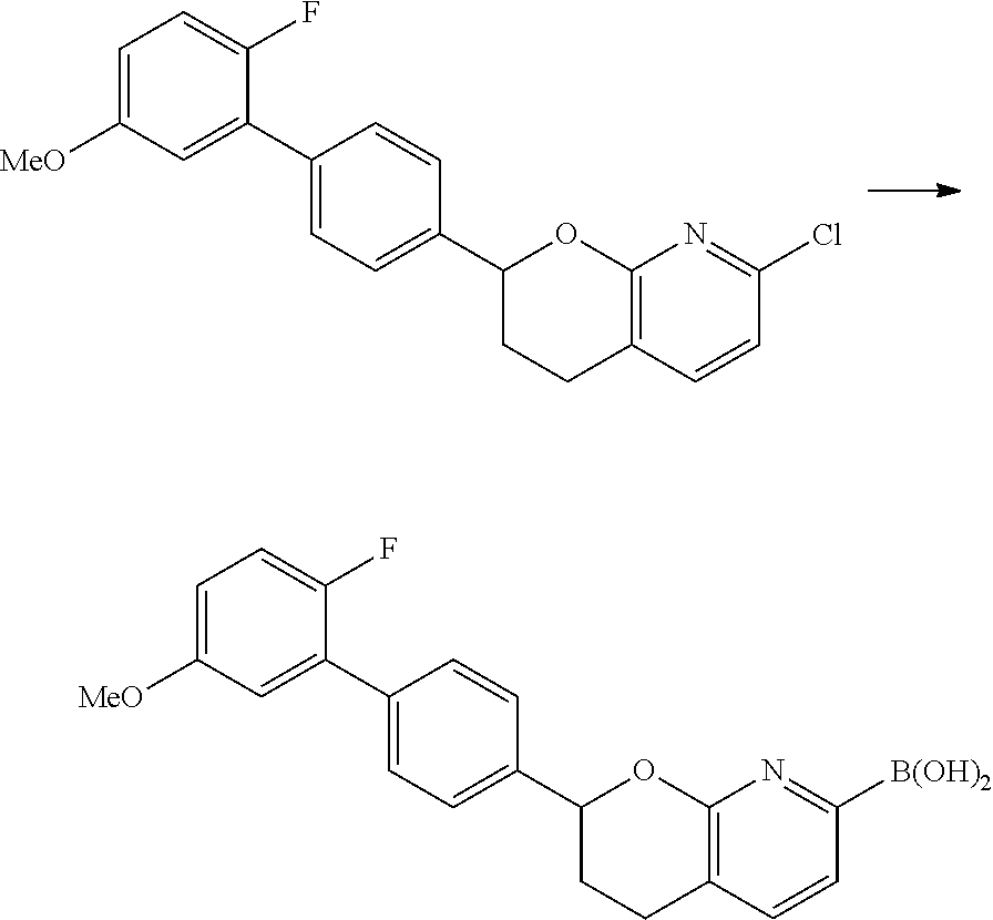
C1(C2=CC=C(C3=CC([MeO])=CC=C3F)C=C2)CCC2=C(O1)N=C([B(OH)2])C=C2.C1(C2=CC=C(C3=CC([MeO])=CC=C3F)C=C2)CCC2=C(O1)N=C(Cl)C=C2
